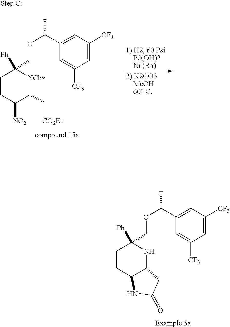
C1=C([CF3])C=C(C(OCC2([Ph])CCC3C(N2)CC(=O)N3)C)C=C1[CF3].C1=C([CF3])C=C(C(OCC2([Ph])CCC([NO2])C(C[CO2Et])[NCbz]2)C)C=C1[CF3]
